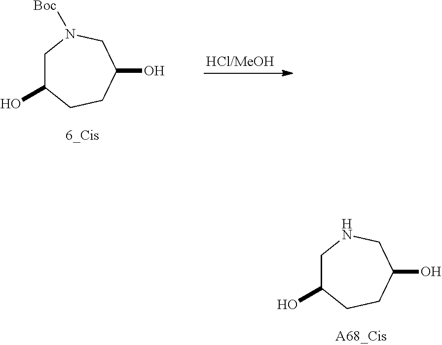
C1C(O)CCC(O)CN1[Boc].C1C(O)CCC(O)CN1
